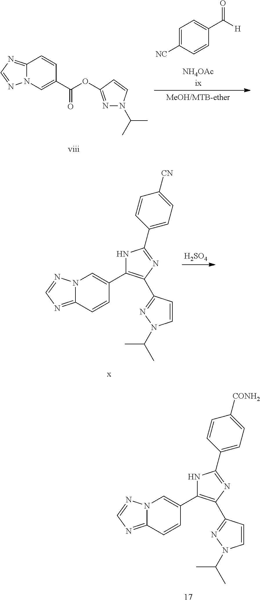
C12=NC=NN1C=C(C(OC1=NN(C(C)C)C=C1)=O)C=C2.C1=C([NC])C=CC(C([H])=O)=C1.[NH4OAcix].N12C(=NC=N1)C=CC(C1=C(C3=NN(C(C)C)C=C3)N=C(C3=CC=C([CN])C=C3)N1)=C2.[H2SO4].N12C(=NC=N1)C=CC(C1=C(C3=NN(C(C)C)C=C3)N=C(C3=CC=C([CONH2])C=C3)N1)=C2
